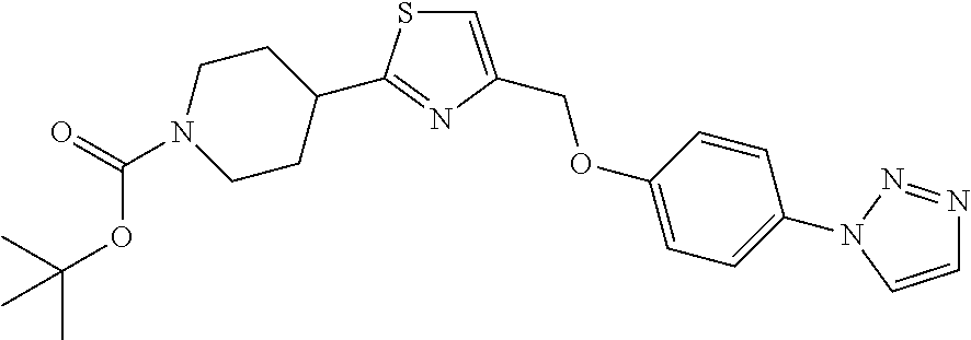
C1=C(COC2=CC=C(N3N=NC=C3)C=C2)N=C(C2CCN(C(OC(C)(C)C)=O)CC2)S1
